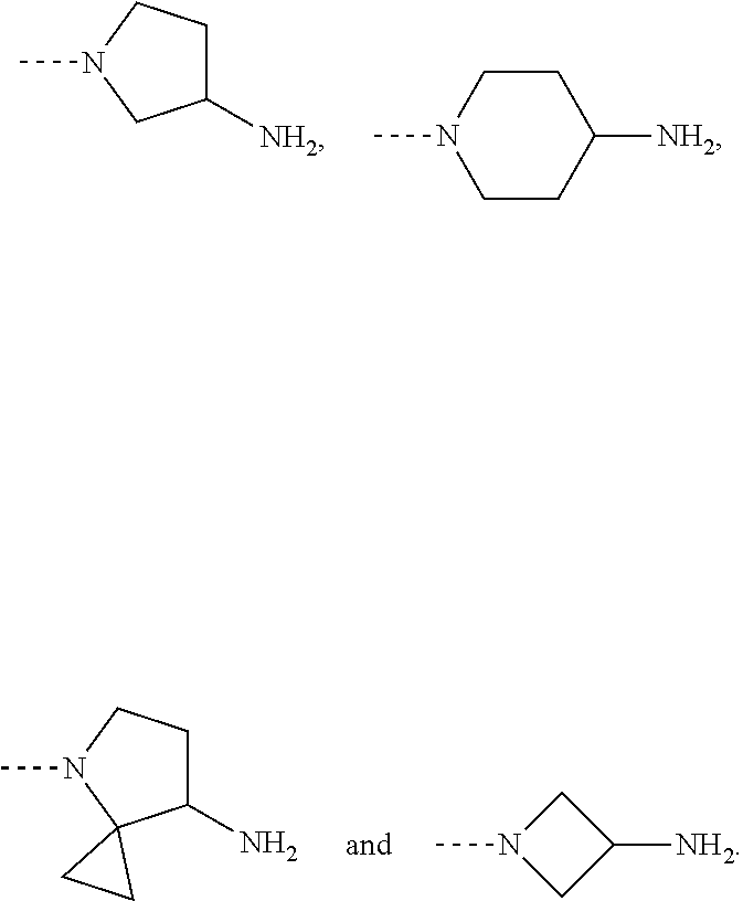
C1CC([NH2])CCN1C.CN1CCC([NH2])C1.N1(C)CC([NH2])C1.CN1CCC(N)C12CC2
